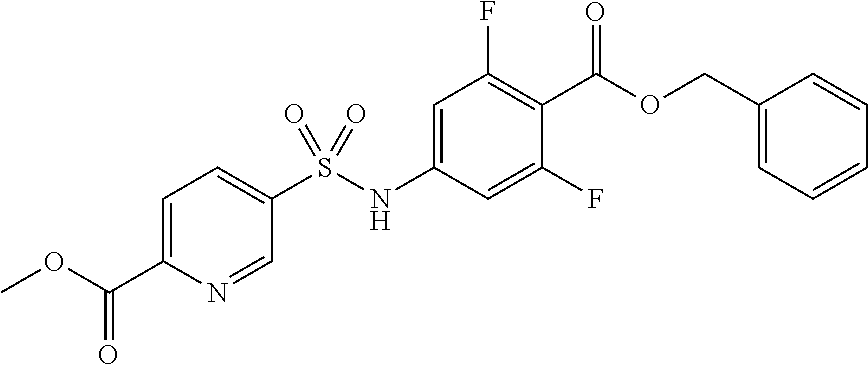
C1=C(C(OC)=O)N=CC(S(NC2=CC(F)=C(C(OCC3=CC=CC=C3)=O)C(F)=C2)(=O)=O)=C1
